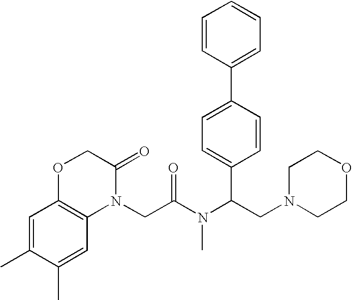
C1=C(C)C(C)=CC2=C1OCC(=O)N2CC(N(C(CN1CCOCC1)C1=CC=C(C2=CC=CC=C2)C=C1)C)=O
